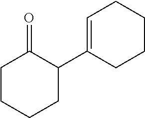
C1CCCC(C2=CCCCC2)C1=O
